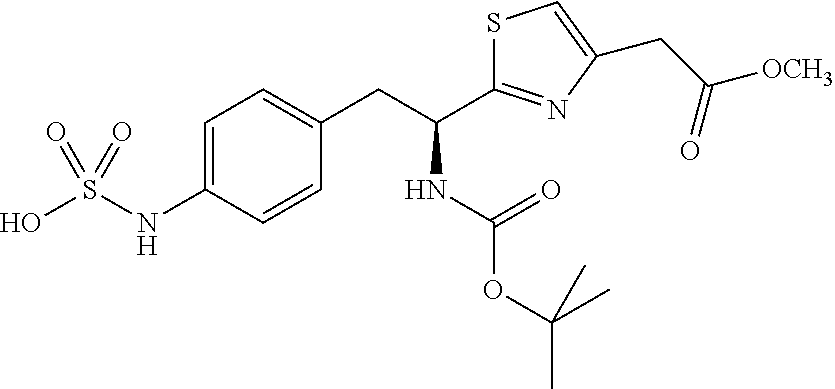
C1=C(NS(O)(=O)=O)C=CC(CC(NC(OC(C)(C)C)=O)C2=NC(CC([OCH3])=O)=CS2)=C1
